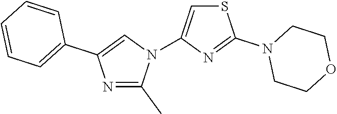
N1=C(C)N(C2=CSC(N3CCOCC3)=N2)C=C1C1=CC=CC=C1
